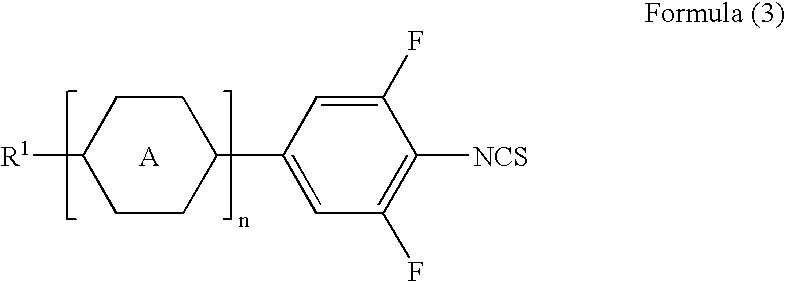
C1(C2CCC([R1])CC2)=CC(F)=C([NCS])C(F)=C1.[A]
